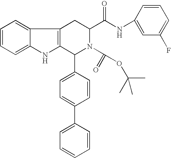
C12=CC=CC=C1NC1=C2CC(C(NC2=CC(F)=CC=C2)=O)N(C(OC(C)(C)C)=O)C1C1=CC=C(C2=CC=CC=C2)C=C1
